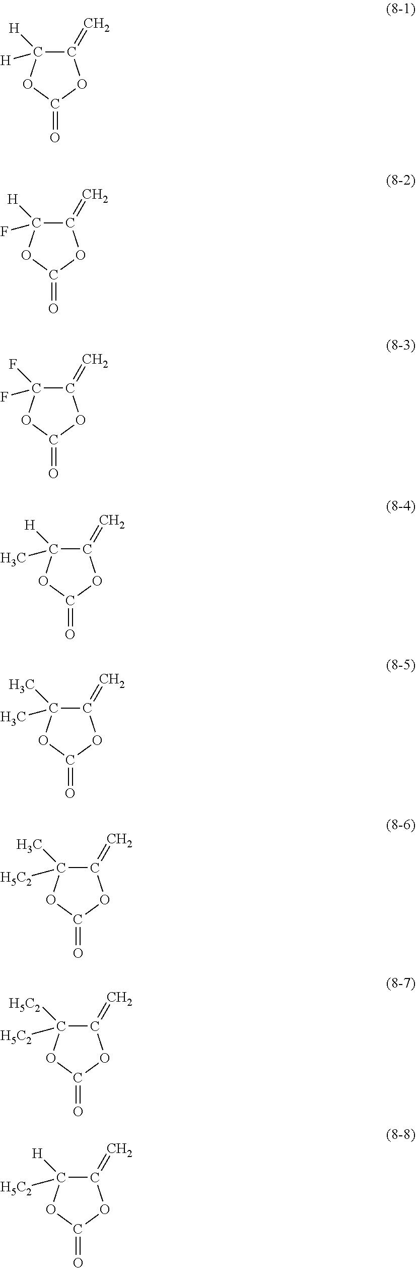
C1([H])([H])C(=C)OC(=O)O1.C1([H])(F)C(=C)OC(=O)O1.C1(F)(F)C(=C)OC(=O)O1.C1([H])(C)C(=C)OC(=O)O1.C1(C)(C)C(=C)OC(=O)O1.C1(C)([H5C2])C(=C)OC(=O)O1.C1([H5C2])([H5C2])C(=C)OC(=O)O1.C1([H])([H5C2])C(=C)OC(=O)O1
